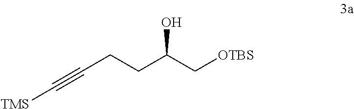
C(CC(C[OTBS])O)C#C[TMS]
